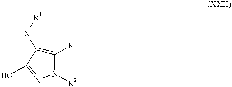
C1([R1])=C([X][R4])C(O)=NN1[R2]
